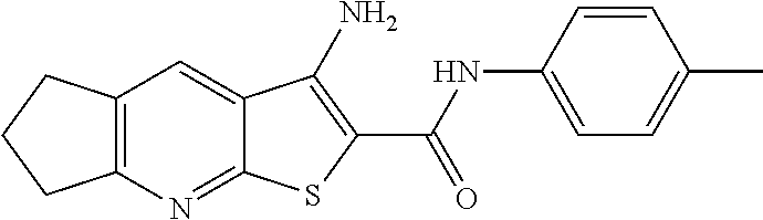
C12=C(N=C3C(=C1)C(N)=C(C(NC1=CC=C(C)C=C1)=O)S3)CCC2
